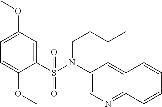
C1=C(OC)C=C(S(N(C2=CN=C3C(=C2)C=CC=C3)CCCC)(=O)=O)C(OC)=C1
